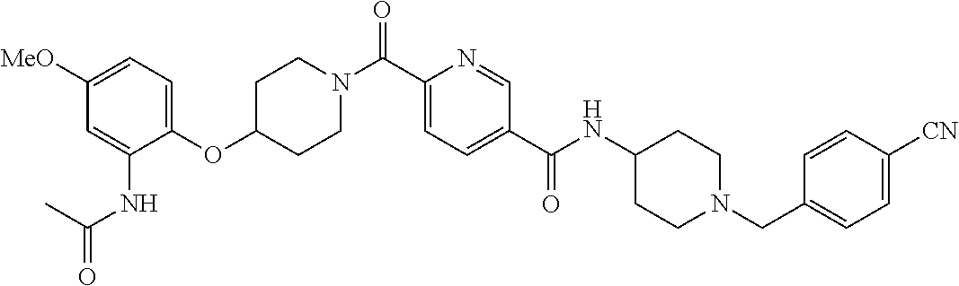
C1CN(C(C2=CC=C(C(=O)NC3CCN(CC4=CC=C([CN])C=C4)CC3)C=N2)=O)CCC1OC1=CC=C([MeO])C=C1NC(=O)C
